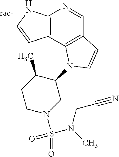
C12=C(NC=C1)N=CC1=C2N(C2C(C)CCN(S(=O)(=O)N(C)CC#N)C2)C=C1
